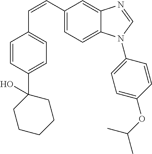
C(=CC1=CC=C2C(=C1)N=CN2C1=CC=C(OC(C)C)C=C1)C1=CC=C(C2(O)CCCCC2)C=C1
